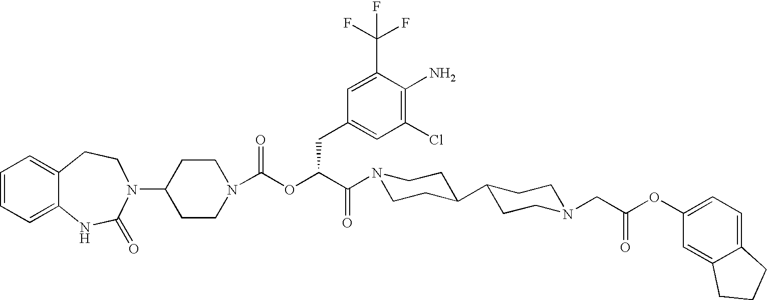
C1(N2C(=O)NC3=CC=CC=C3CC2)CCN(C(OC(C(N2CCC(C3CCN(CC(=O)OC4=CC=C5C(=C4)CCC5)CC3)CC2)=O)CC2=CC(Cl)=C(N)C(C(F)(F)F)=C2)=O)CC1
